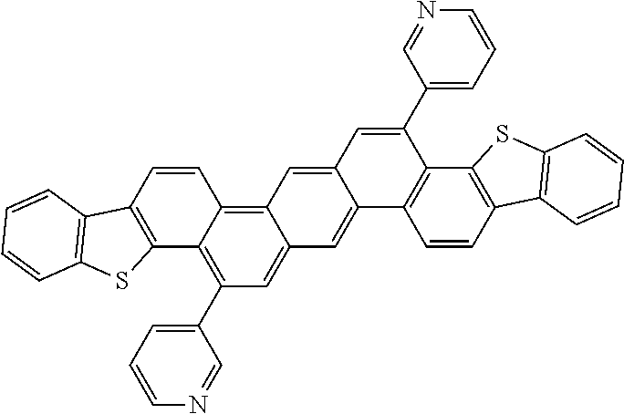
C1(C2=C3C(=C4C(=C2)C=C2C(=C4)C=C(C4=CC=CN=C4)C4=C2C=CC2=C4SC4=C2C=CC=C4)C=CC2=C3SC3=C2C=CC=C3)=CC=CN=C1
